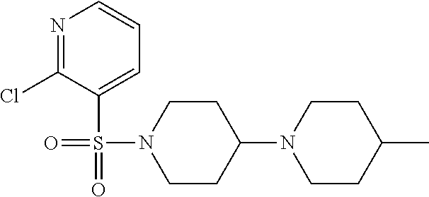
O=S(N1CCC(N2CCC(C)CC2)CC1)(C1=CC=CN=C1Cl)=O
